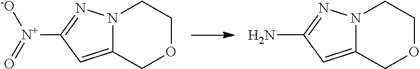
C12=CC([N+](=O)[-O])=NN1CCOC2.C12=CC(N)=NN1CCOC2
